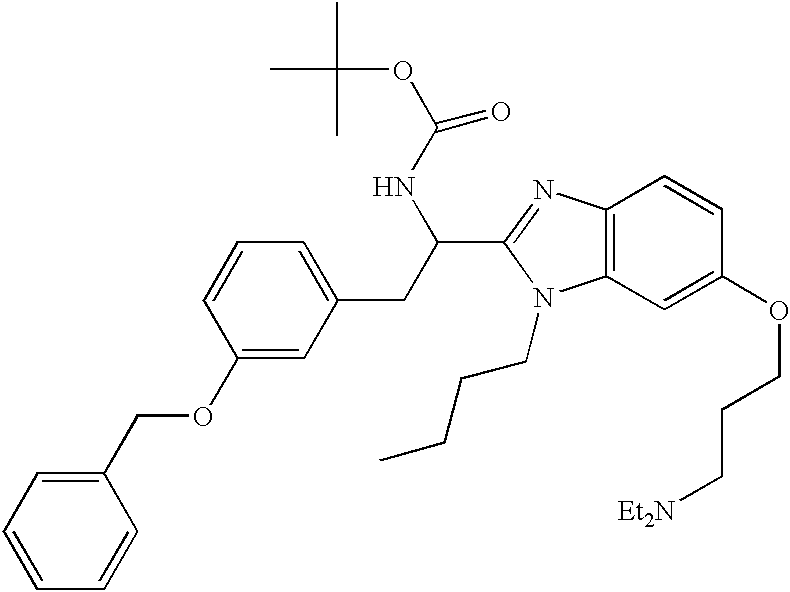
C1=CC=CC(COC2=CC(CC(C3=NC4=C(N3CCCC)C=C(OCCC[Et2N])C=C4)NC(OC(C)(C)C)=O)=CC=C2)=C1
